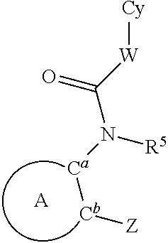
[W](C(N([Ca][Cb][Z])[R5])=O)[Cy].[A]
